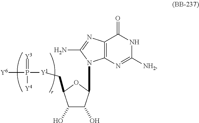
C1(O)C(O)C(N2C3=C(N=C2N)C(=O)NC([NH2])=N3)OC1C[Y1]P([Y6])(=[Y3])[Y4]
